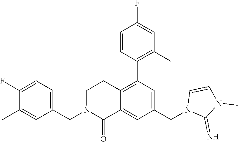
C1=CC(C2=C3C(=CC(CN4C(=N)N(C)C=C4)=C2)C(=O)N(CC2=CC=C(F)C(C)=C2)CC3)=C(C)C=C1F
